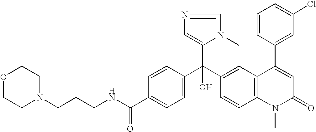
C1=C(C(NCCCN2CCOCC2)=O)C=CC(C(C2=CC3=C(C=C2)N(C)C(=O)C=C3C2=CC(Cl)=CC=C2)(C2=CN=CN2C)O)=C1
